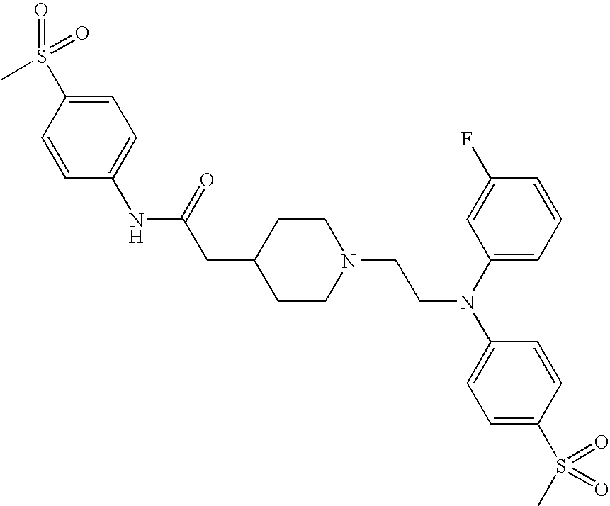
C1=C(S(=O)(=O)C)C=CC(NC(=O)CC2CCN(CCN(C3=CC=CC(F)=C3)C3=CC=C(S(C)(=O)=O)C=C3)CC2)=C1
